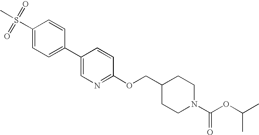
C1(S(C)(=O)=O)=CC=C(C2=CN=C(OCC3CCN(C(=O)OC(C)C)CC3)C=C2)C=C1
